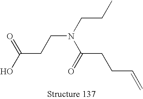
OC(=O)CCN(CCC)C(=O)CCC=C
